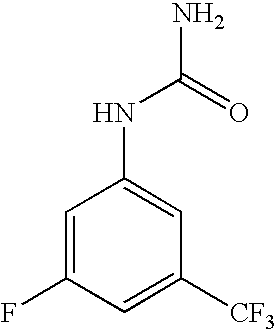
N(C(N)=O)C1=CC([CF3])=CC(F)=C1
